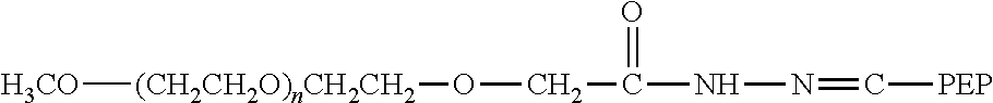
[H3CO][(CH2CH2O)nCH2CH2]OCC(NN=C[PEP])=O
